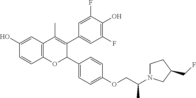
C12=C(C=C(O)C=C1)C(C)=C(C1=CC(F)=C(O)C(F)=C1)C(C1=CC=C(OCC(N3CCC(CF)C3)C)C=C1)O2
